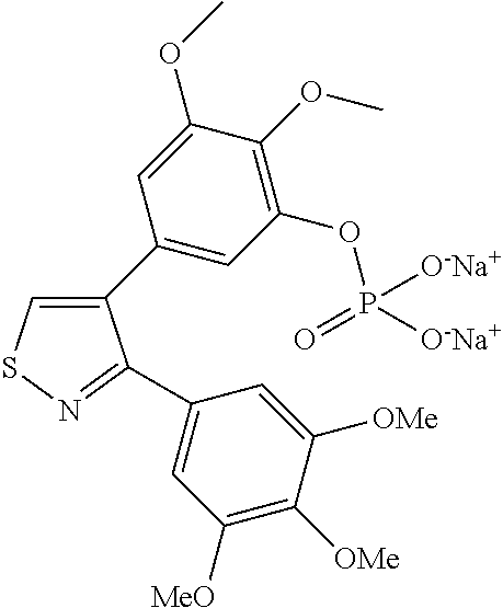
C1(C2=CC(OP([O-Na+])([O-Na+])=O)=C(OC)C(OC)=C2)=CSN=C1C1=CC([MeO])=C([OMe])C([OMe])=C1
